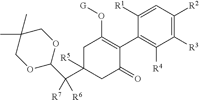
C1(C2=C(O[G])CC(C(C3OCC(C)(C)CO3)([R7])[R6])([R5])CC2=O)=C([R4])C([R3])=C([R2])C=C1[R1]
